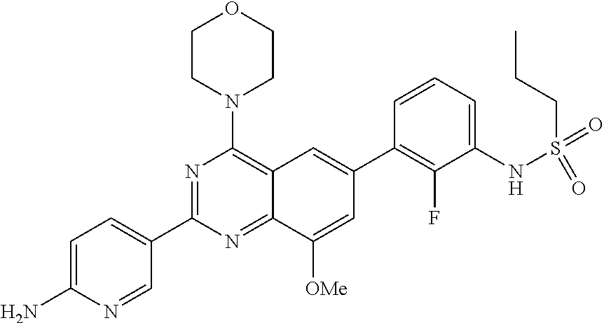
C1=C(N)N=CC(C2=NC(N3CCOCC3)=C3C(=N2)C([OMe])=CC(C2=C(F)C(NS(=O)(=O)CCC)=CC=C2)=C3)=C1
